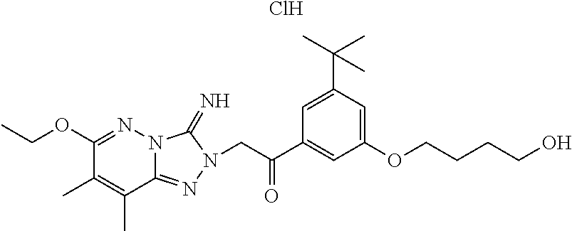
Cl.C1(OCC)=NN2C(=NN(CC(C3=CC(OCCCCO)=CC(C(C)(C)C)=C3)=O)C2=N)C(C)=C1C
